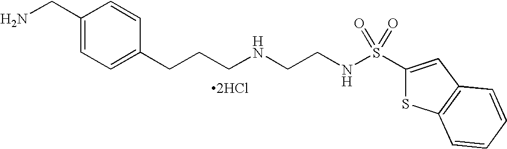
C1(CN)=CC=C(CCCNCCNS(C2=CC3=C(S2)C=CC=C3)(=O)=O)C=C1.[2HCl]
